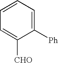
C1([Ph])=CC=CC=C1[CHO]
